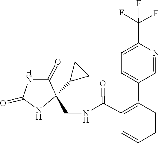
C1=C(C(F)(F)F)N=CC(C2=C(C(NCC3(C4CC4)NC(=O)NC3=O)=O)C=CC=C2)=C1
